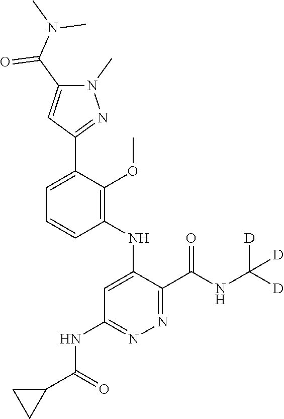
C1=CC=C(C2=NN(C)C(C(N(C)C)=O)=C2)C(OC)=C1NC1=CC(NC(C2CC2)=O)=NN=C1C(NC([D])([D])[D])=O
